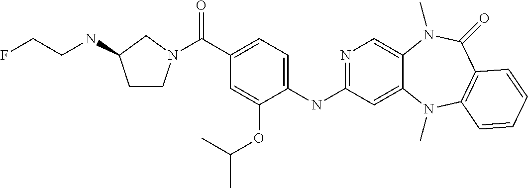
C1(NC2=NC=C3C(=C2)N(C)C2=C(C(=O)N3C)C=CC=C2)=CC=C(C(=O)N2CCC(NCCF)C2)C=C1OC(C)C
